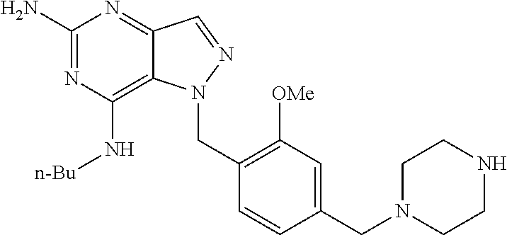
C1(N)=NC(N[n-Bu])=C2C(=N1)C=NN2CC1=C([OMe])C=C(CN2CCNCC2)C=C1
